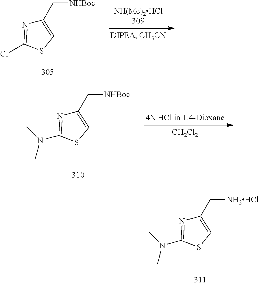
C1(C[NHBoc])=CSC(Cl)=N1.C1(C[NHBoc])=CSC(N(C)C)=N1.[CH2Cl2].C1(C[NH2HCl])=CSC(N(C)C)=N1
